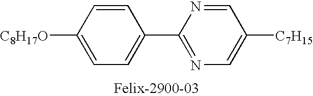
C1=CC([C8H17O])=CC=C1C1=NC=C([C7H15])C=N1
